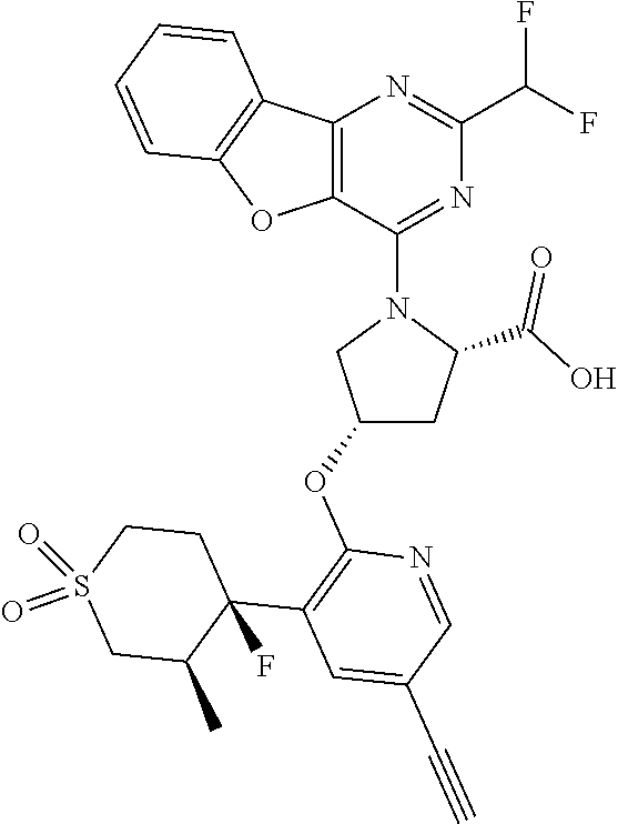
C12=C(OC3=C1C=CC=C3)C(N1CC(OC3=C(C4(F)C(C)CS(=O)(=O)CC4)C=C(C#C)C=N3)CC1C(O)=O)=NC(C(F)F)=N2
